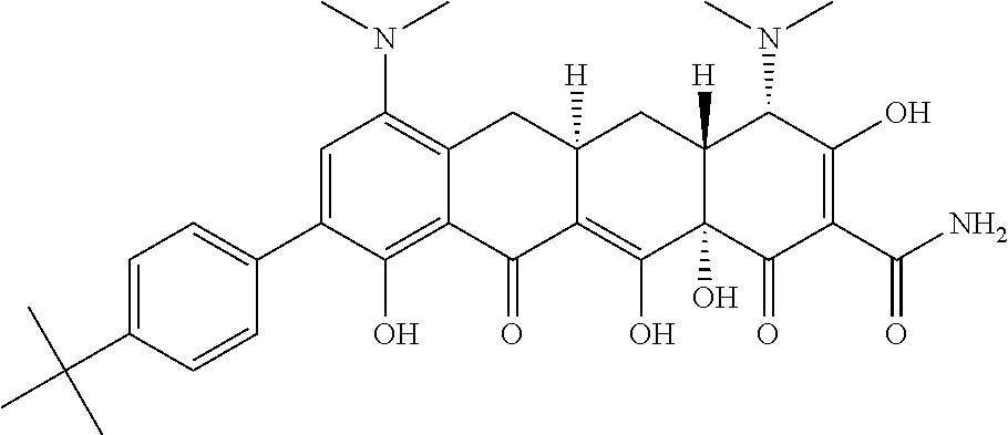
C1=C(C2=CC=C(C(C)(C)C)C=C2)C(O)=C2C(=C1N(C)C)CC1([H])C(=C(O)C3(O)C([H])(C1)C(N(C)C)C(O)=C(C(N)=O)C3=O)C2=O
